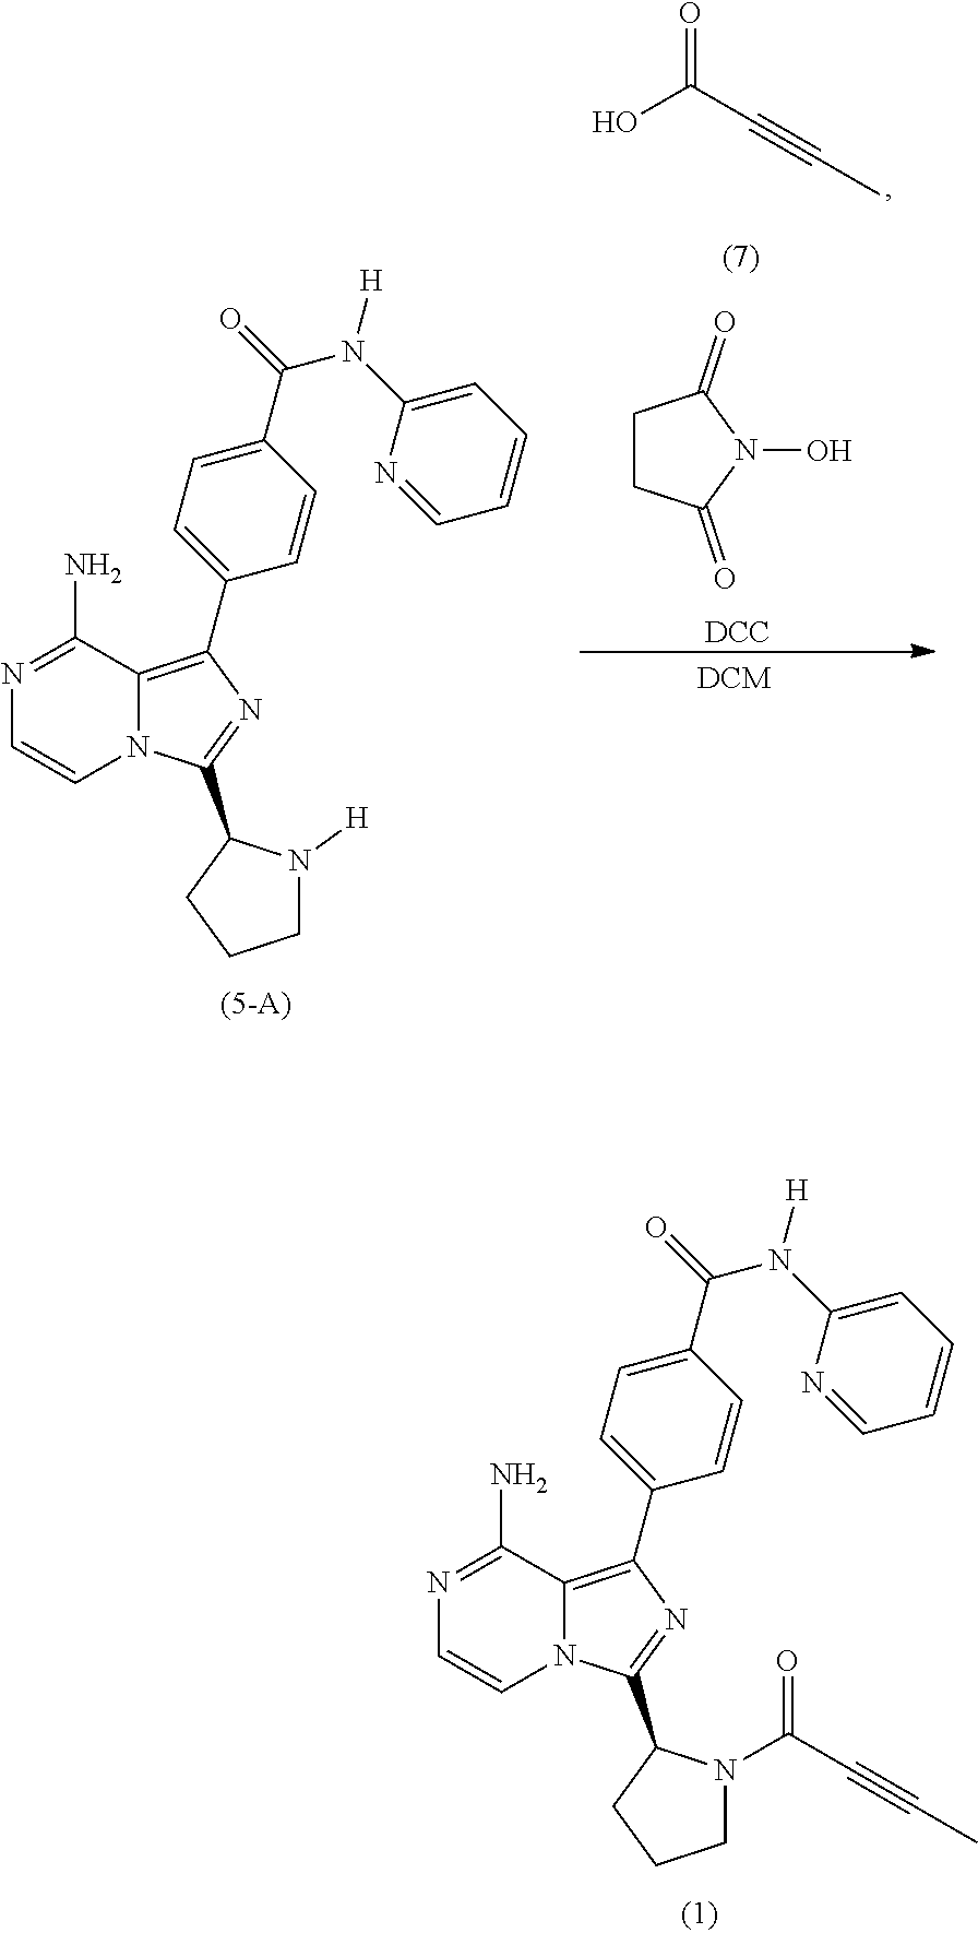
N1=C(N)C2=C(C3=CC=C(C(=O)N(C4=CC=CC=N4)[H])C=C3)N=C(C3CCCN3C(C#CC)=O)N2C=C1.N1=C(N)C2=C(C3=CC=C(C(=O)N(C4=CC=CC=N4)[H])C=C3)N=C(C3CCCN3[H])N2C=C1.C1CC(=O)N(O)C1=O.O=C(C#CC)O.[DCC]
